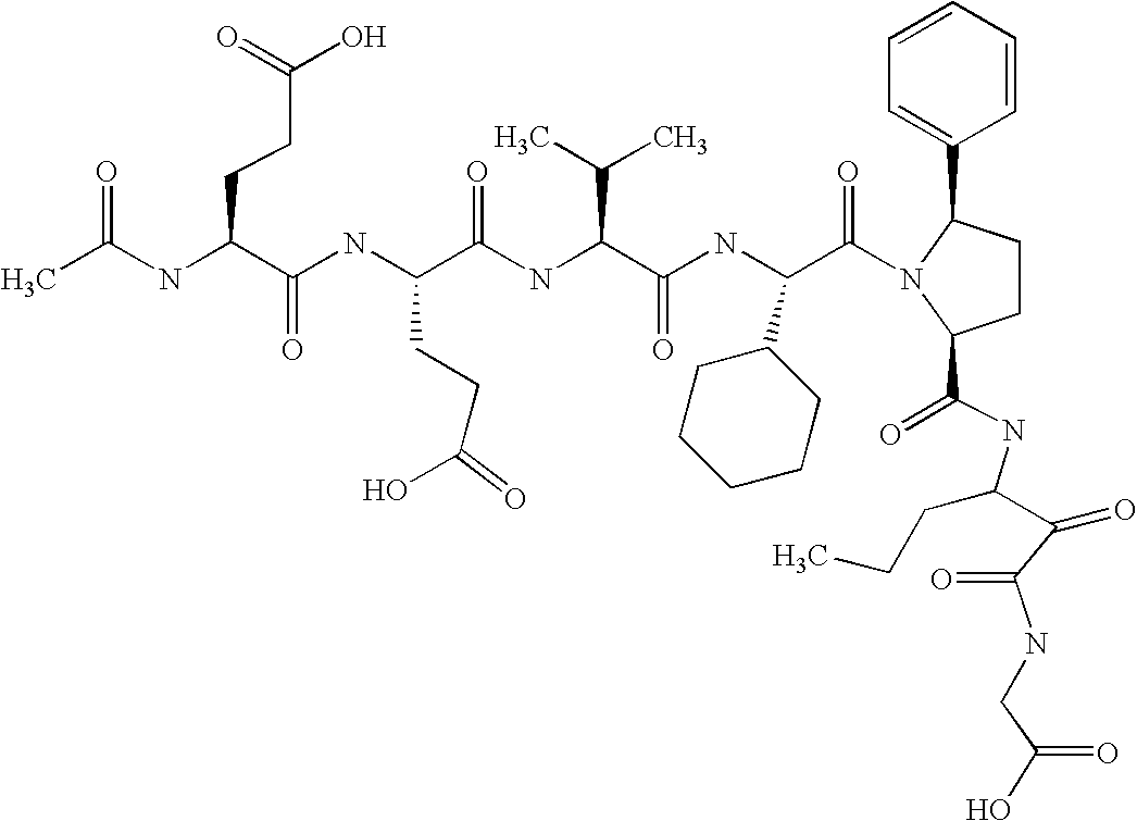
CC(NC(C(NC(C(NC(C(C)C)C(=O)NC(C1CCCCC1)C(=O)N1C(C2=CC=CC=C2)CCC1C(=O)NC(C(=O)C(NCC(O)=O)=O)CCC)=O)CCC(O)=O)=O)CCC(O)=O)=O
